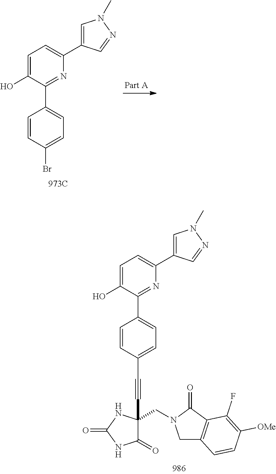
C1=CC(Br)=CC=C1C1=NC(C2=CN(C)N=C2)=CC=C1O.C1=CC(C#CC2(CN3CC4=C(C3=O)C(F)=C([OMe])C=C4)C(=O)NC(=O)N2)=CC=C1C1=NC(C2=CN(C)N=C2)=CC=C1O
